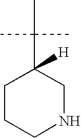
C1CCNCC1(C(C)(C)C)[H]
